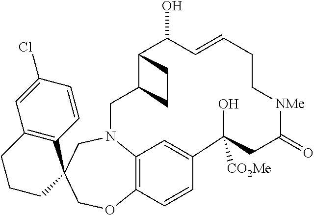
C12=C(CCCC13COC1=C4C=C(C=C1)C([CO2Me])(O)CC(=O)[NMe]CCC=CC(O)C1C(CN4C3)CC1)C=C(Cl)C=C2
